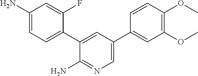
C1(C2=CC(C3=CC(OC)=C(OC)C=C3)=CN=C2N)=CC=C(N)C=C1F
